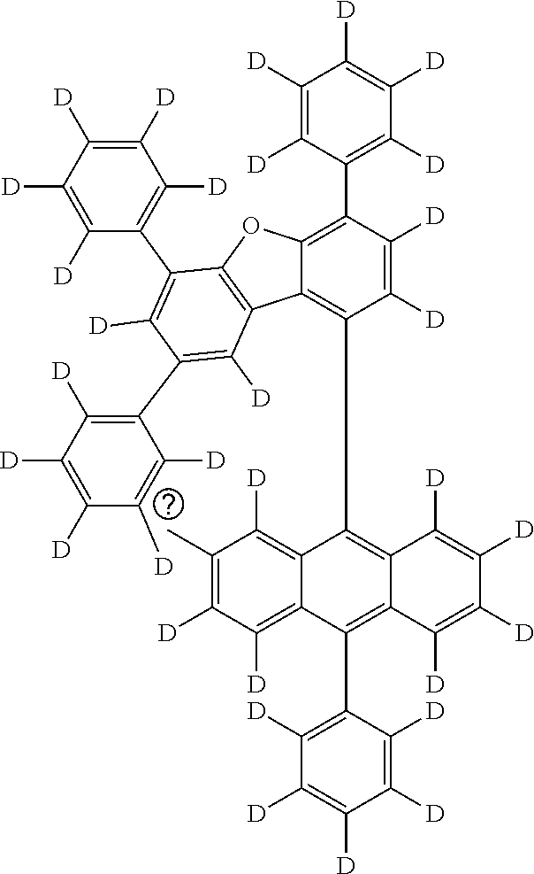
C12=C([D])C(C)=C([D])C([D])=C1C(C1=C([D])C([D])=C([D])C([D])=C1[D])=C1C(=C2C2=C3C(=C(C4=C([D])C([D])=C([D])C([D])=C4[D])C([D])=C2[D])OC2=C3C([D])=C(C3=C([D])C([D])=C([D])C([D])=C3[D])C([D])=C2C2=C([D])C([D])=C([D])C([D])=C2[D])C([D])=C([D])C([D])=C1[D]
